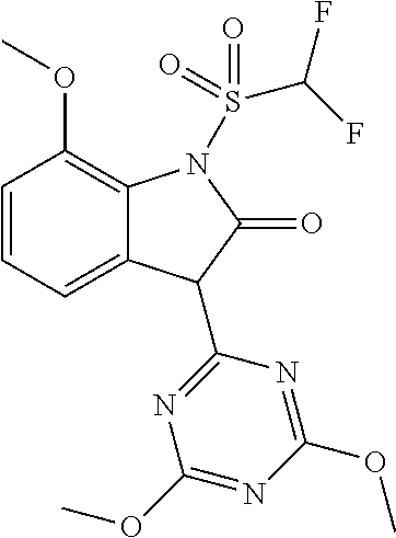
C1=CC=C2C(=C1OC)N(S(=O)(=O)C(F)F)C(=O)C2C1=NC(OC)=NC(OC)=N1
